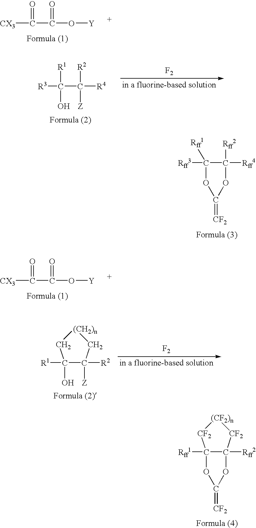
C1(O)([R1])C([Z])([R2])C[(CH2)n]C1.[F2].[CX3]C(C(O[Y])=O)=O.[R3]C(C([R4])([R2])[Z])([R1])O.[F2].[CX3]C(C(O[Y])=O)=O.C12([Rff1])C([Rff2])([CF2][(CF2)n][CF2]1)OC(=[CF2])O2.C1([Rff3])([Rff1])C([Rff4])([Rff2])OC(=[CF2])O1
